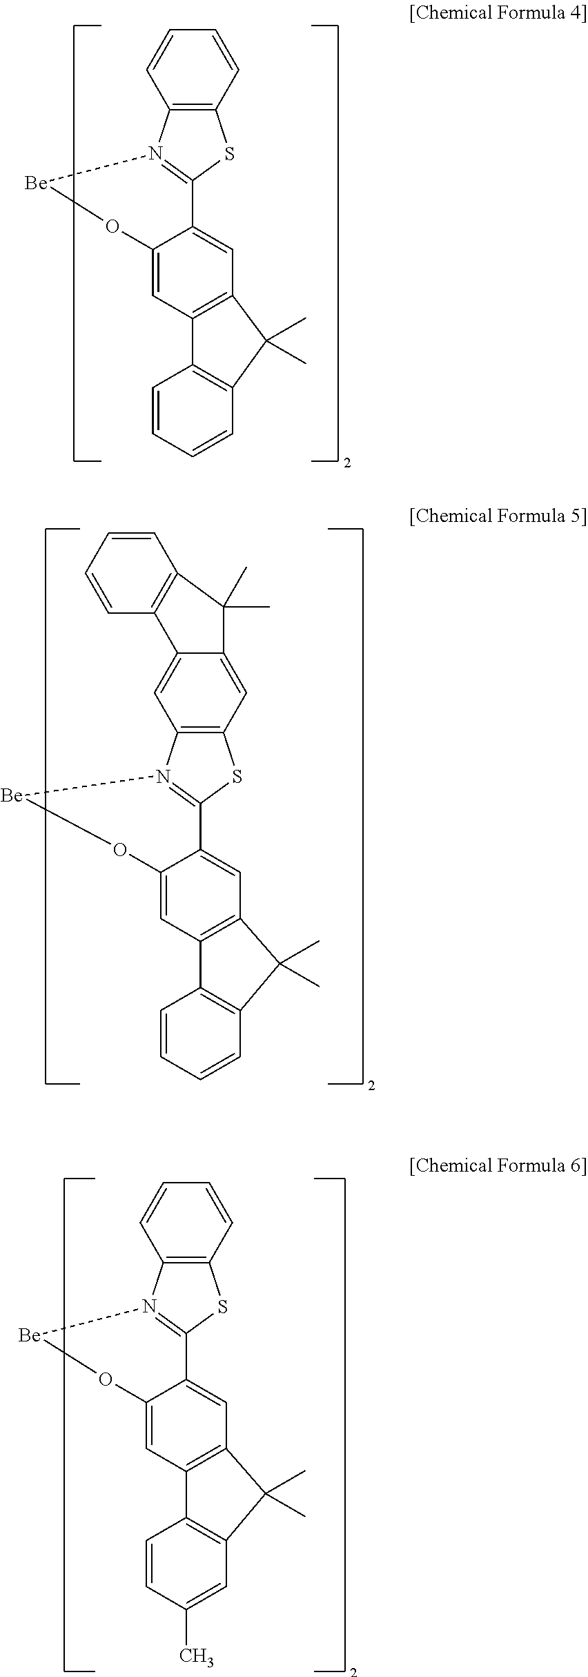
C12=C(C=CC=C1)SC1=N2[Be]OC2=CC3=C(C=C12)C(C)(C)C1=C3C=CC=C1.C12=C(C=CC=C1)SC1=N2[Be]OC2=CC3=C(C=C12)C(C)(C)C1=C3C=CC(C)=C1.C12=C(C=C3C(=C1)C1=C(C=CC=C1)C3(C)C)SC1=N2[Be]OC2=CC3=C(C=C12)C(C)(C)C1=C3C=CC=C1
